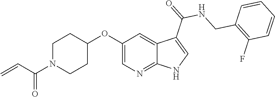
C1N(C(C=C)=O)CCC(OC2=CN=C3C(=C2)C(C(=O)NCC2=C(F)C=CC=C2)=CN3)C1
